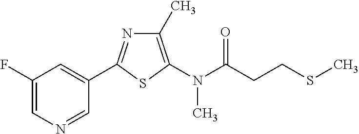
C1=C(F)C=C(C2=NC(C)=C(N(C(CCSC)=O)C)S2)C=N1
